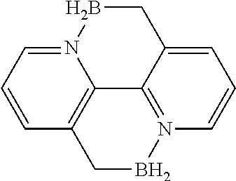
N12=CC=CC3=C1C1=N(BC3)C=CC=C1CB2
